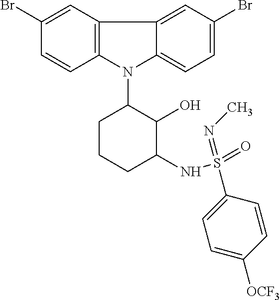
N1(C2CCCC(NS(=O)(=NC)C3=CC=C([OCF3])C=C3)C2O)C2=C(C3=CC(Br)=CC=C13)C=C(Br)C=C2
